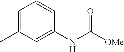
C1=C(C)C=C(NC([OMe])=O)C=C1
